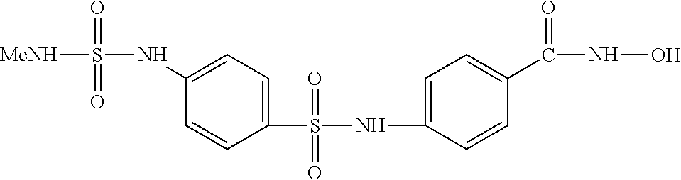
C1(S(NC2=CC=C(C(NO)=O)C=C2)(=O)=O)=CC=C(NS([MeNH])(=O)=O)C=C1
